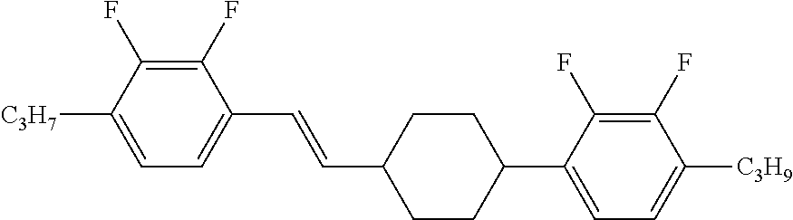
C1(F)=C(F)C([C3H7])=CC=C1C=CC1CCC(C2=CC=C([C3H9])C(F)=C2F)CC1
